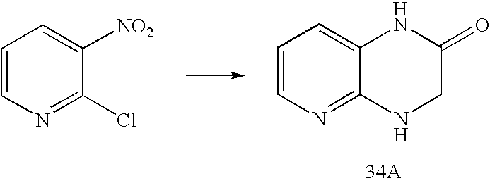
C1=CN=C2C(=C1)NC(=O)CN2.C1=CN=C(Cl)C([NO2])=C1
